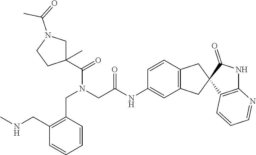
C1=CC(CN(C(C2(C)CN(C(=O)C)CC2)=O)CC(NC2=CC3=C(C=C2)CC2(C3)C3=C(NC2=O)N=CC=C3)=O)=C(CNC)C=C1
